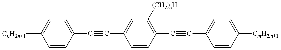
C1=CC(C#CC2=CC([(CH2)oH])=C(C#CC3=CC=C([CmH2m+1])C=C3)C=C2)=CC=C1[CnH2n+1]
